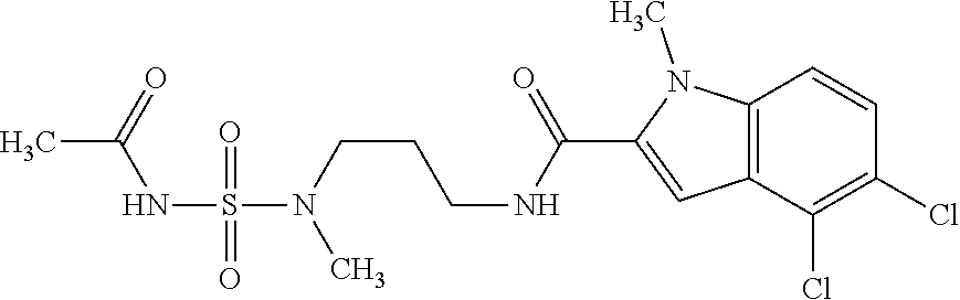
C12=C(C(Cl)=C(Cl)C=C1)C=C(C(NCCCN(S(NC(C)=O)(=O)=O)C)=O)N2C
